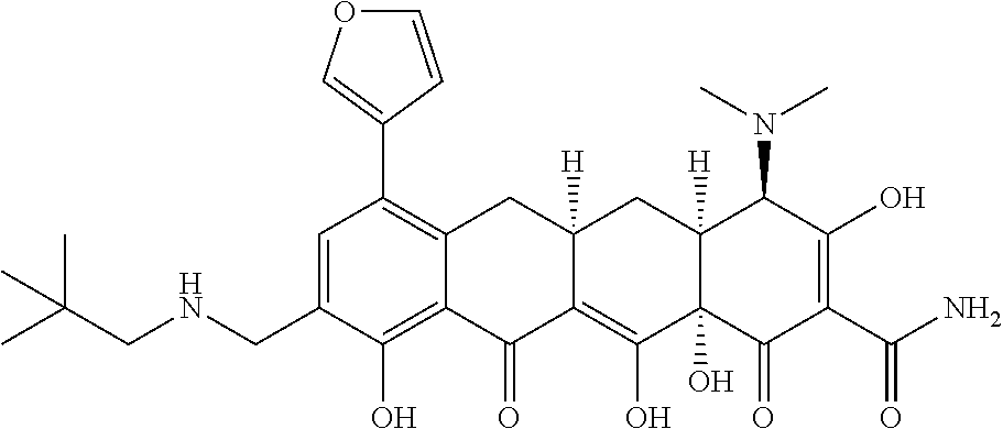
C1=C(CNCC(C)(C)C)C(O)=C2C(=C1C1=COC=C1)CC1([H])C(=C(O)C3(O)C([H])(C1)C(N(C)C)C(O)=C(C(N)=O)C3=O)C2=O
